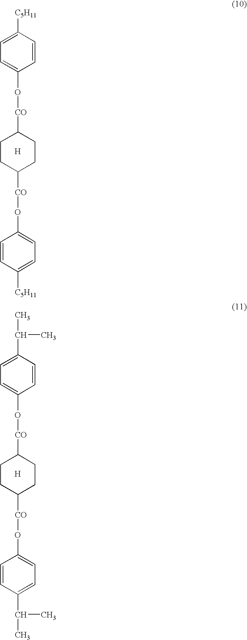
C1=CC([C5H11])=CC=C1O[CO]C1CCC([CO]OC2=CC=C([C5H11])C=C2)CC1.[H].C1=CC(C(C)C)=CC=C1O[CO]C1CCC([CO]OC2=CC=C(C(C)C)C=C2)CC1.[H]
